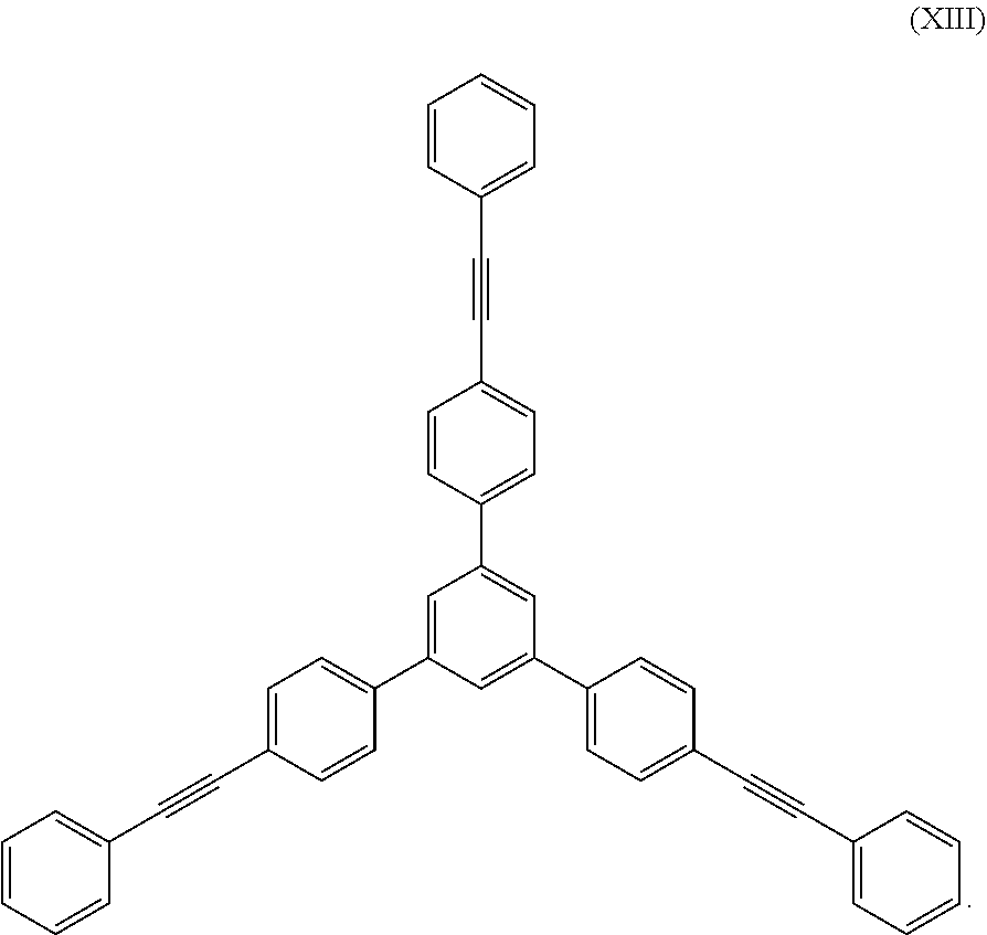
C1=CC(C#CC2=CC=C(C3=CC(C4=CC=C(C#CC5=CC=CC=C5)C=C4)=CC(C4=CC=C(C#CC5=CC=CC=C5)C=C4)=C3)C=C2)=CC=C1
